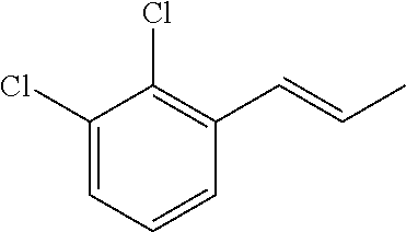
C1(Cl)=CC=CC(C=CC)=C1Cl
